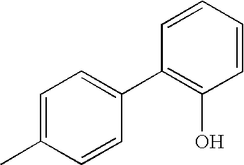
C1=C(C)C=CC(C2=C(O)C=CC=C2)=C1
